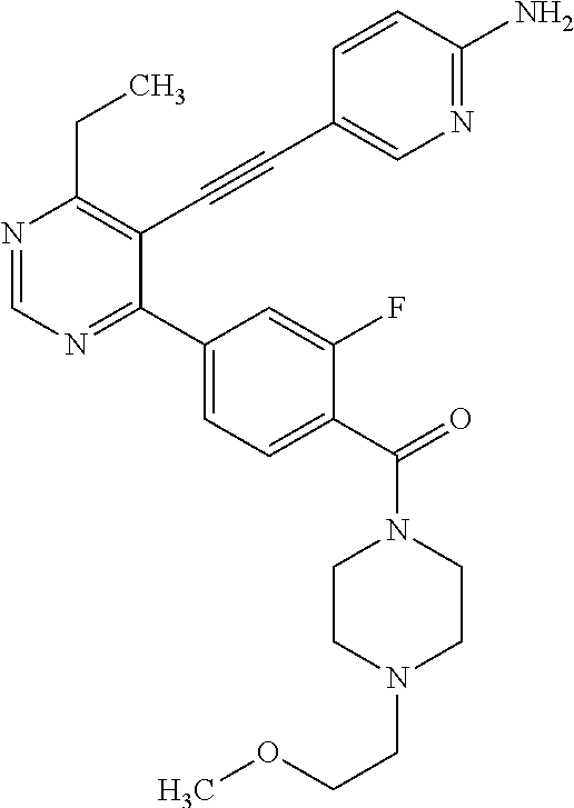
N1=CN=C(C2=CC=C(C(=O)N3CCN(CCOC)CC3)C(F)=C2)C(C#CC2=CN=C(N)C=C2)=C1CC
